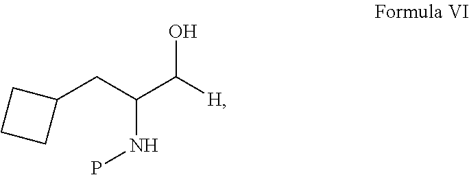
C1(CC(C([H])O)NP)CCC1
